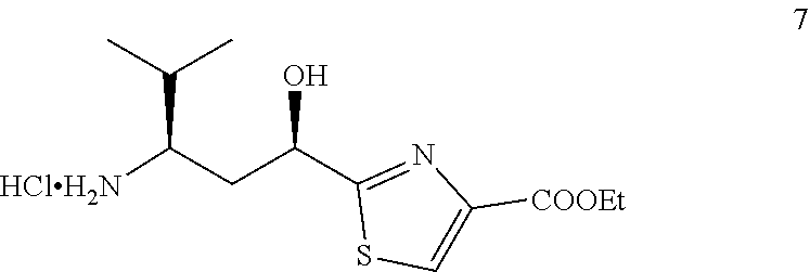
C(C(C1=NC([COOEt])=CS1)O)C([HClH2N])C(C)C
